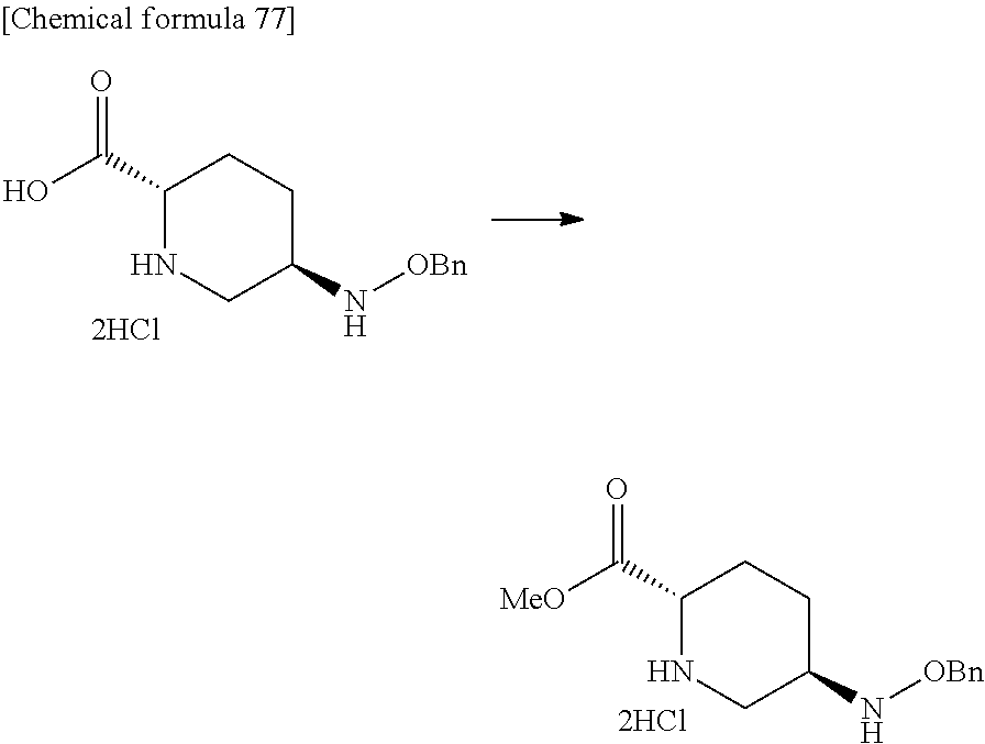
C1(C([MeO])=O)NCC(N[OBn])CC1.C1(C(O)=O)NCC(N[OBn])CC1
